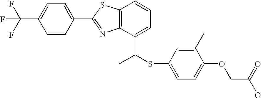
C1=CC(C2=NC3=C(S2)C=CC=C3C(SC2=CC=C(OCC(O)=O)C(C)=C2)C)=CC=C1C(F)(F)F
